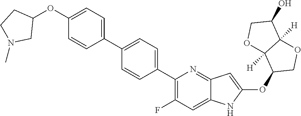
C1(C2=CC=C(C3=C(F)C=C4C(=N3)C=C(OC3COC5([H])C3([H])OCC5O)N4)C=C2)=CC=C(OC2CCN(C)C2)C=C1
